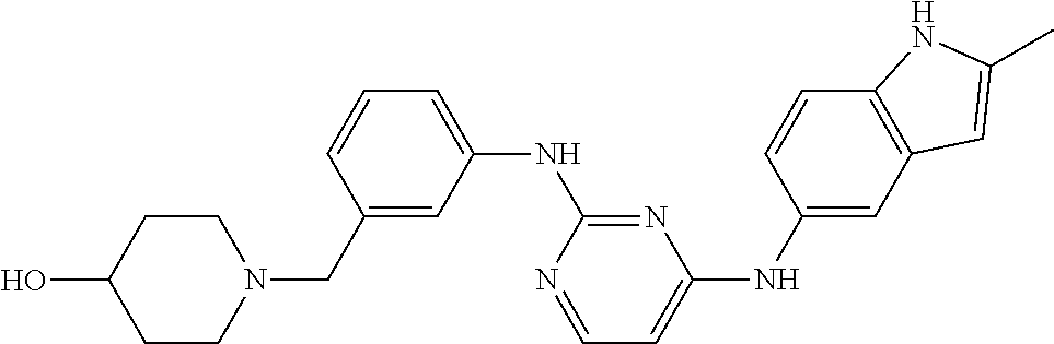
C1CN(CC2=CC(NC3=NC(NC4=CC5=C(C=C4)NC(C)=C5)=CC=N3)=CC=C2)CCC1O
